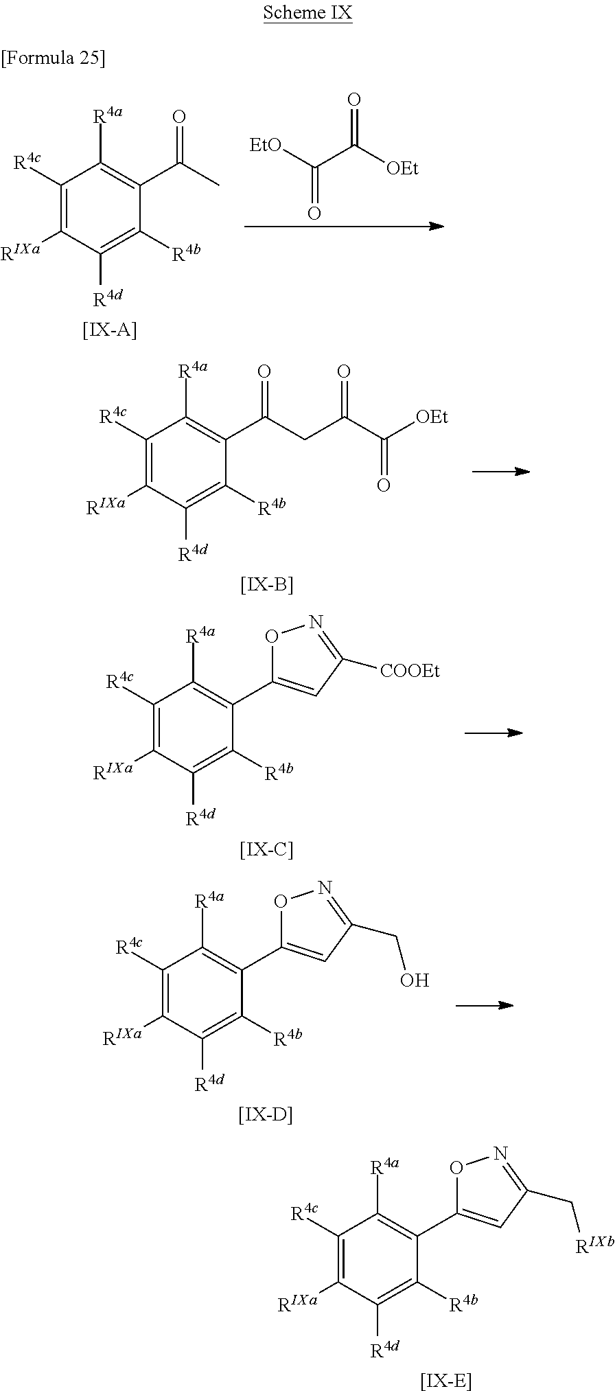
C1([R4c])=C([RIXa])C([R4d])=C([R4b])C(C2=CC(C[RIXb])=NO2)=C1[R4a].[[IX-E]].C1([R4c])=C([RIXa])C([R4d])=C([R4b])C(C(CC(C([OEt])=O)=O)=O)=C1[R4a].[[IX-B]].C1([R4c])=C([RIXa])C([R4d])=C([R4b])C(C2=CC([COOEt])=NO2)=C1[R4a].[[IX-C]].C1([R4c])=C([RIXa])C([R4d])=C([R4b])C(C2=CC(CO)=NO2)=C1[R4a].[[IX-D]].C1([R4c])=C([RIXa])C([R4d])=C([R4b])C(C(C)=O)=C1[R4a].[[IX-A]].[EtO]C(C([OEt])=O)=O
